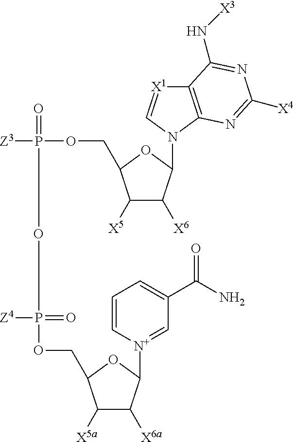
O(CC1C([X5])C([X6])C(N2C=[X1]C3=C2N=C([X4])N=C3N[X3])O1)P([Z3])(=O)OP(=O)([Z4])OCC1C([X5a])C([X6a])C([N+]2=CC(C(N)=O)=CC=C2)O1
